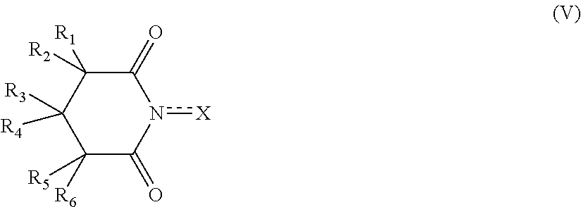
C1(=O)C([R1])([R2])C([R3])([R4])C([R6])([R5])C(=O)n1[X]
